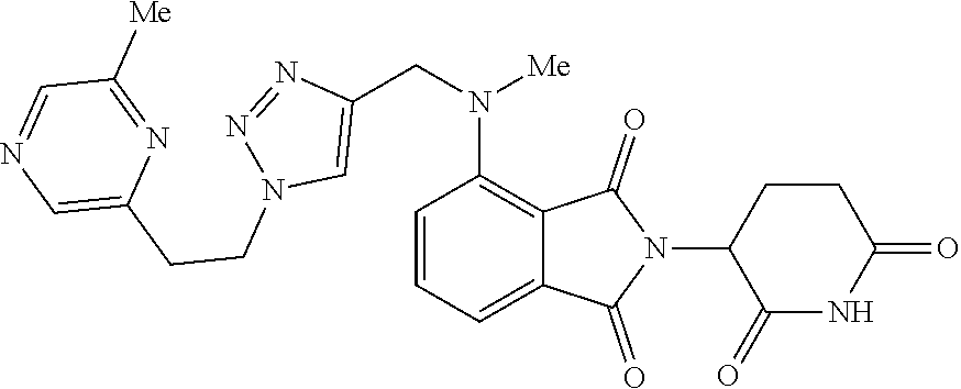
C1=CC=C2C(=C1N(CC1=CN(CCC3=CN=CC([Me])=N3)N=N1)[Me])C(=O)N(C1C(=O)NC(=O)CC1)C2=O
